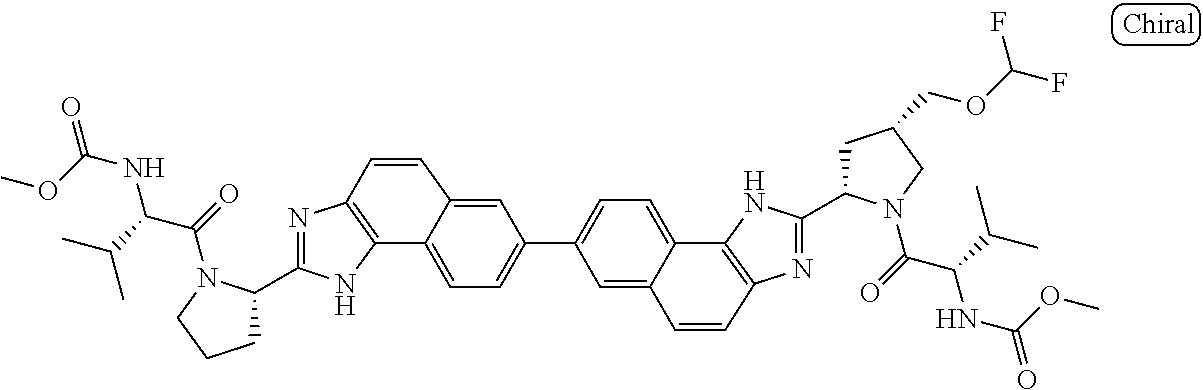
C12=C(N=C(C3CCCN3C(=O)C(C(C)C)NC(OC)=O)N1)C=CC1=CC(C3=CC=C4C5=C(N=C(C6CC(COC(F)F)CN6C(=O)C(C(C)C)NC(OC)=O)N5)C=CC4=C3)=CC=C21
